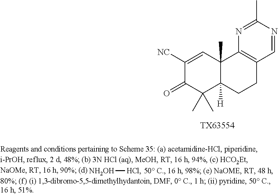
C1([NC])=CC2(C)C([H])(C(C)(C)C1=O)CCC1=C2N=C(C)N=C1.[TX63554].[NH2OH][HCl]
